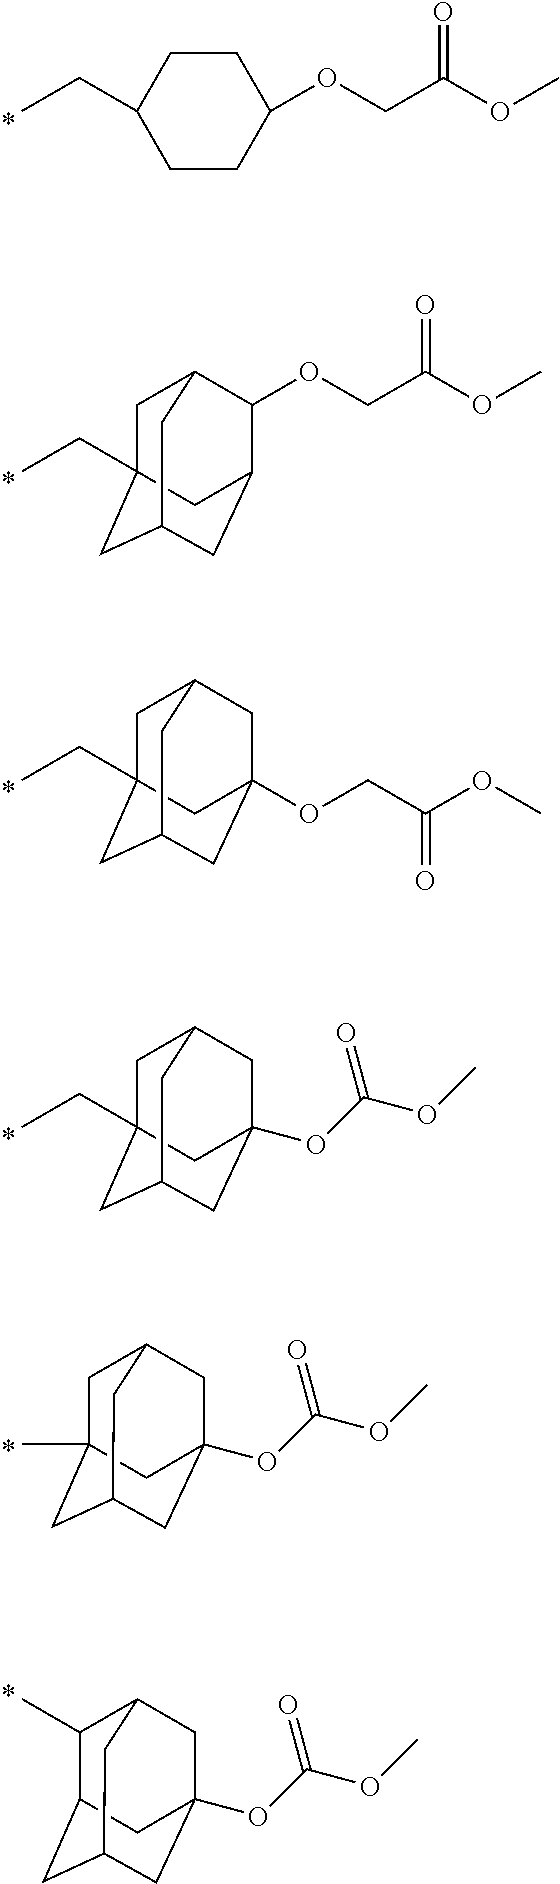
CCC1CCC(OCC(OC)=O)CC1.CCC12CC3C(OCC(OC)=O)C(CC(C1)C3)C2.CCC12CC3CC(OCC(OC)=O)(CC(C1)C3)C2.CCC12CC3CC(OC(OC)=O)(CC(C1)C3)C2.C1C2(C)CC3CC(OC(OC)=O)(CC1C3)C2.C1(C)C2CC3CC(OC(OC)=O)(CC1C3)C2
